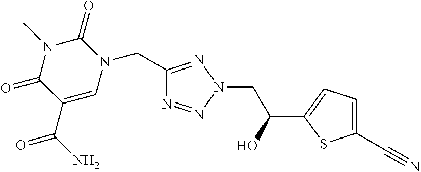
C1(CN2C(=O)N(C)C(=O)C(C(N)=O)=C2)=NN(CC(C2=CC=C(C#N)S2)O)N=N1
